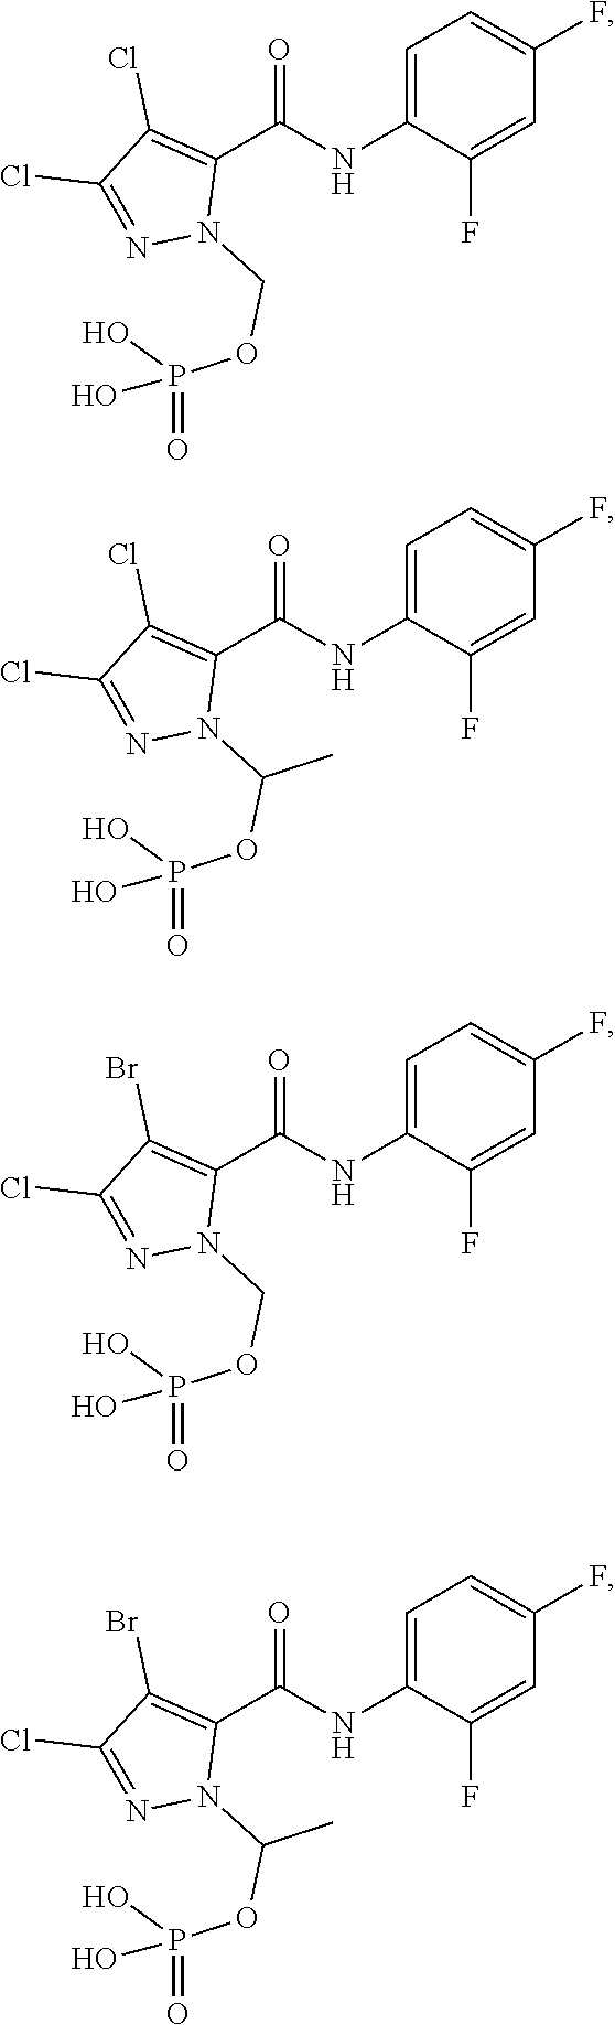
C1=C(NC(C2=C(Cl)C(Cl)=NN2COP(=O)(O)O)=O)C(F)=CC(F)=C1.C1=C(NC(C2=C(Cl)C(Cl)=NN2C(OP(=O)(O)O)C)=O)C(F)=CC(F)=C1.C1=C(NC(C2=C(Br)C(Cl)=NN2COP(=O)(O)O)=O)C(F)=CC(F)=C1.C1=C(NC(C2=C(Br)C(Cl)=NN2C(OP(=O)(O)O)C)=O)C(F)=CC(F)=C1
